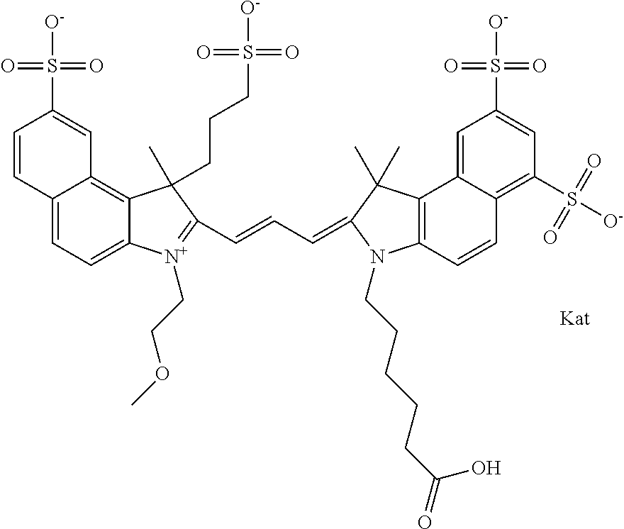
C12=CC=C3C(=C1C=C(S([O-])(=O)=O)C=C2)C(C)(CCCS([O-])(=O)=O)C(C=CC=C1C(C)(C)C2=C(C=CC4=C(S([O-])(=O)=O)C=C(S([O-])(=O)=O)C=C42)N1CCCCCC(=O)O)=[N+]3CCOC
